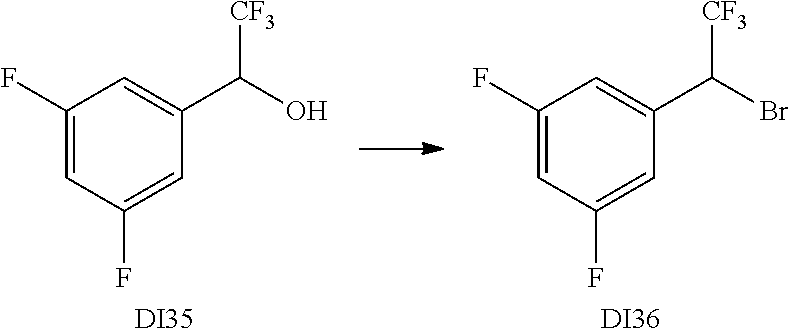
C1(F)=CC(F)=CC(C([CF3])O)=C1.[DI35].C1(F)=CC(F)=CC(C([CF3])Br)=C1.[DI36]
